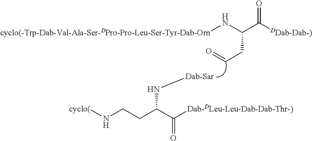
[cyclo(-Trp-Dab-Val-Ala-Ser-DPro-Pro-Leu-Ser-Tyr-Dab-Orn]NC(C([DDab-Dab-)])=O)CC=O.[Dab-Sar]NC(CCN[cyclo(])C([Dab-DLeu-Leu-Dab-Dab-Thr-)])=O
